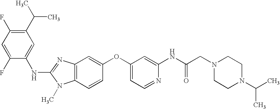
C1(C(C)C)=C(F)C=C(F)C(NC2=NC3=C(N2C)C=CC(OC2=CC=NC(NC(CN4CCN(C(C)C)CC4)=O)=C2)=C3)=C1
